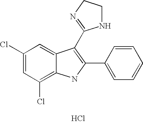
Cl.C1=C2C(=C(Cl)C=C1Cl)NC(C1=CC=CC=C1)=C2C1=NCCN1
